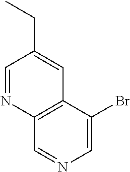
C1=NC2=C(C=C1CC)C(Br)=CN=C2
